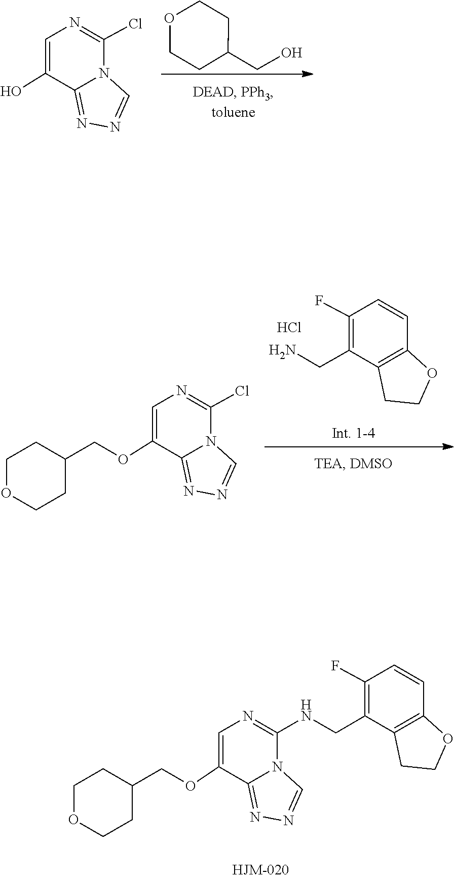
C(O)C1CCOCC1.N1=C2N(C(Cl)=NC=C2O)C=N1.C1(F)=C(CN)C2=C(C=C1)OCC2.Cl.C1(Cl)=NC=C(OCC2CCOCC2)C2=NN=CN12.N1=C2N(C(NCC3=C(F)C=CC4=C3CCO4)=NC=C2OCC2CCOCC2)C=N1
